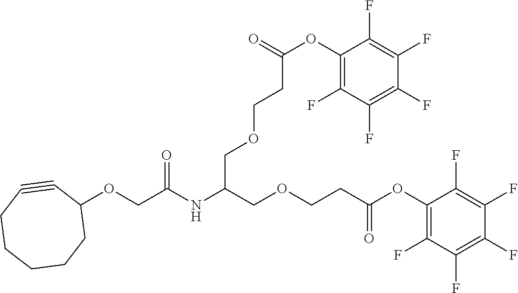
C1(OCC(NC(COCCC(OC2=C(F)C(F)=C(F)C(F)=C2F)=O)COCCC(OC2=C(F)C(F)=C(F)C(F)=C2F)=O)=O)C#CCCCCC1
